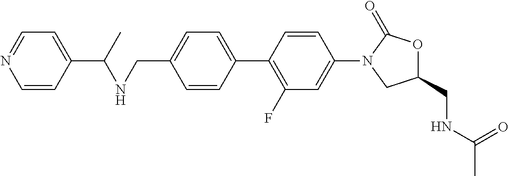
C1=CC(C2=C(F)C=C(N3CC(CNC(C)=O)OC3=O)C=C2)=CC=C1CNC(C1=CC=NC=C1)C
